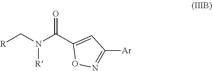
[R]CN(C(C1=CC([Ar])=NO1)=O)[R]
